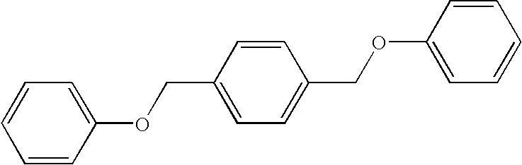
C1=CC=C(OCC2=CC=C(COC3=CC=CC=C3)C=C2)C=C1
